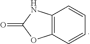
C12=C(C=CC=C1)OC(=O)N2
